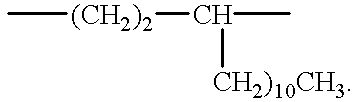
C[(CH2)2]C(C)[CH2)10CH3]
